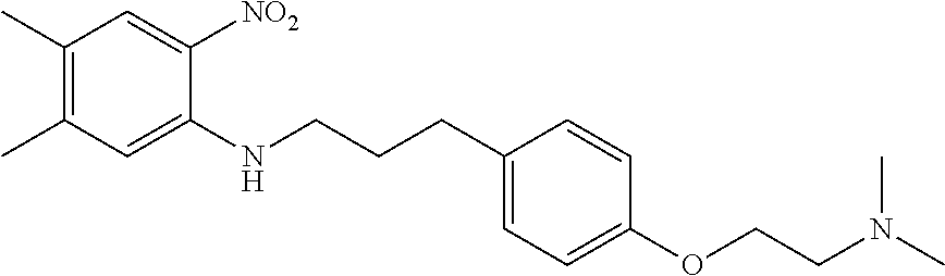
C1(C)=C(C)C=C(NCCCC2=CC=C(OCCN(C)C)C=C2)C([NO2])=C1
